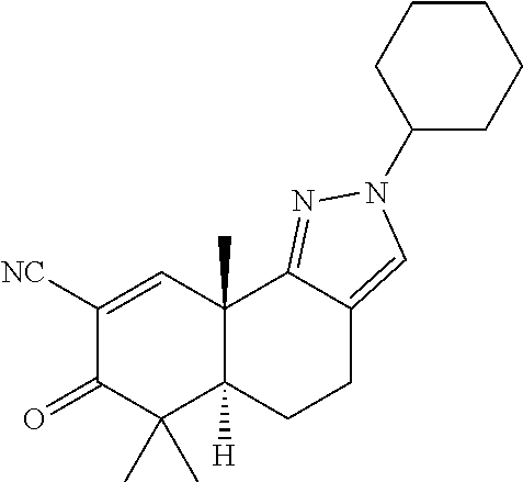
C1([NC])=CC2(C)C([H])(C(C)(C)C1=O)CCC1=CN(C3CCCCC3)N=C21
